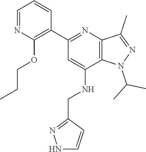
C1=C(NCC2=NNC=C2)C2=C(N=C1C1=C(OCCC)N=CC=C1)C(C)=NN2C(C)C
